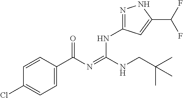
C1=CC(C(N=C(NCC(C)(C)C)NC2=NNC(C(F)F)=C2)=O)=CC=C1Cl
